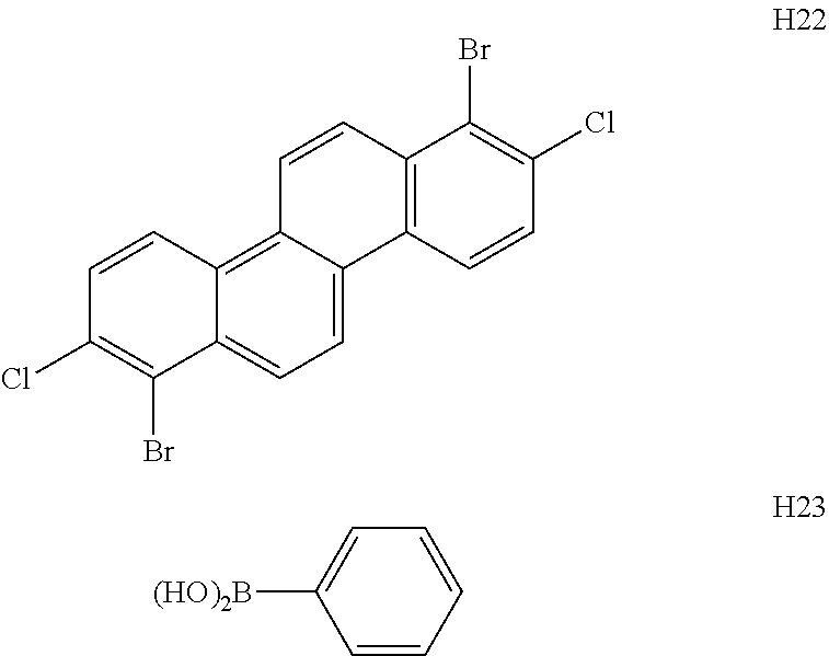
C1(Cl)=C(Br)C2=CC=C3C(=C2C=C1)C=CC1=C3C=CC(Cl)=C1Br.C1=CC=CC=C1[(HO)2B]
